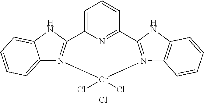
C1=CC=C2C(=C1)NC1=N2[Cr]2(Cl)(Cl)(Cl)N3=C(NC4=C3C=CC=C4)C3=N2C1=CC=C3
